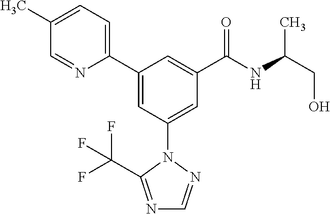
C1(C2=CC(N3N=CN=C3C(F)(F)F)=CC(C(NC(CO)C)=O)=C2)=CC=C(C)C=N1
